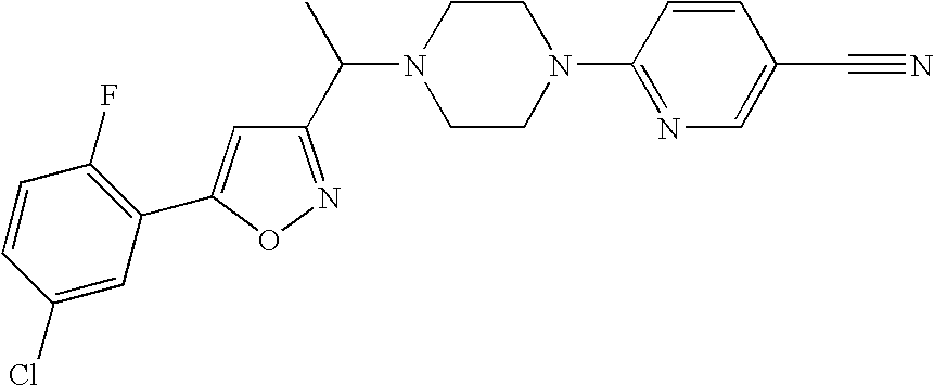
C1(Cl)=CC(C2=CC(C(C)N3CCN(C4=NC=C(C#N)C=C4)CC3)=NO2)=C(F)C=C1
